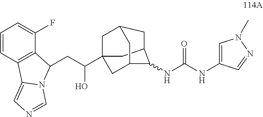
C1C2CC3CC1(C(CC1C4=C(C=CC=C4F)C4=CN=CN41)O)CC(C2)C3NC(NC1=CN(C)N=C1)=O
